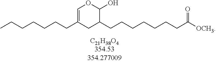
CCCCCCCC1=COC(O)C(CCCCCCCC([OCH3])=O)C1
